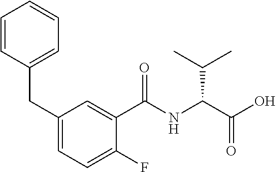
C1=CC(CC2=CC=C(F)C(C(NC(C(C)C)C(=O)O)=O)=C2)=CC=C1
